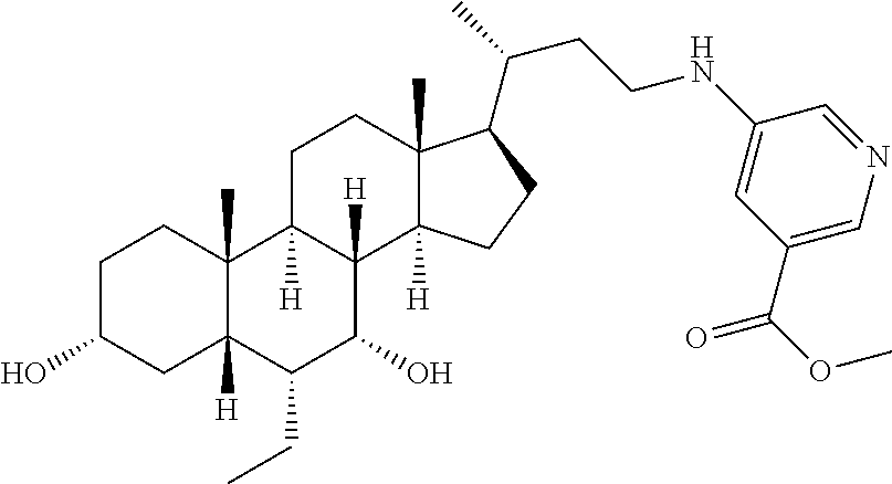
C1C(O)CC2([H])C(C)(C1)C1([H])C([H])(C(O)C2CC)C2([H])C(C)(CC1)C(C(C)CCNC1=CC(C(OC)=O)=CN=C1)CC2
